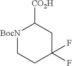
[BocN]1CCC(F)(F)CC1[CO2H]
